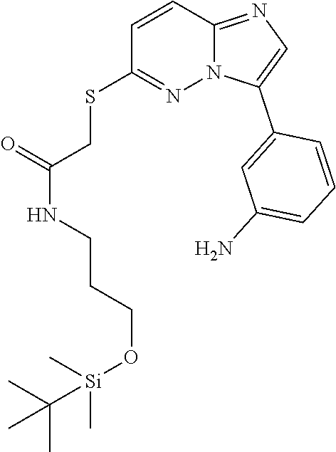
C1=CC2=NC=C(C3=CC(N)=CC=C3)N2N=C1SCC(NCCCO[Si](C)(C)C(C)(C)C)=O
